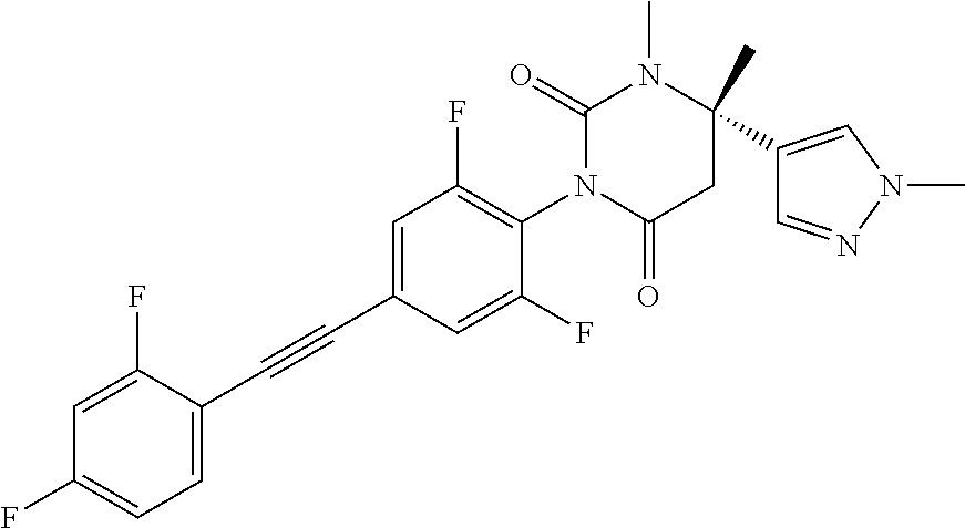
C1=C(F)C(C#CC2=CC(F)=C(N3C(=O)CC(C4=CN(C)N=C4)(C)N(C)C3=O)C(F)=C2)=CC=C1F
